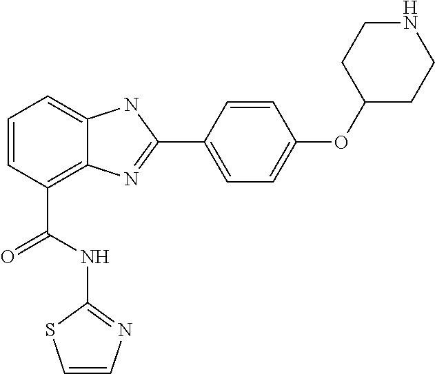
C1=CC(C(NC2=NC=CS2)=O)=C2C(=C1)NC(C1=CC=C(OC3CCNCC3)C=C1)=N2
